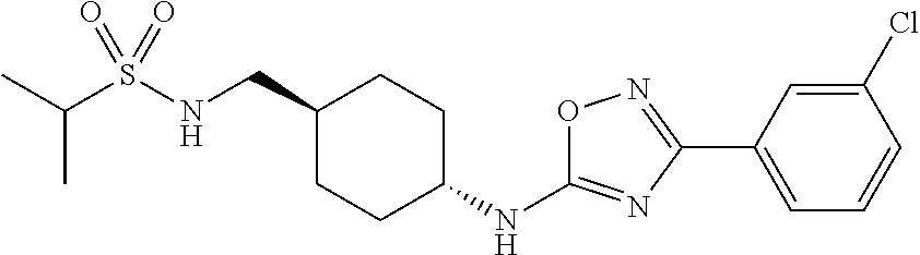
C(S(NCC1CCC(NC2=NC(C3=CC=CC(Cl)=C3)=NO2)CC1)(=O)=O)(C)C
